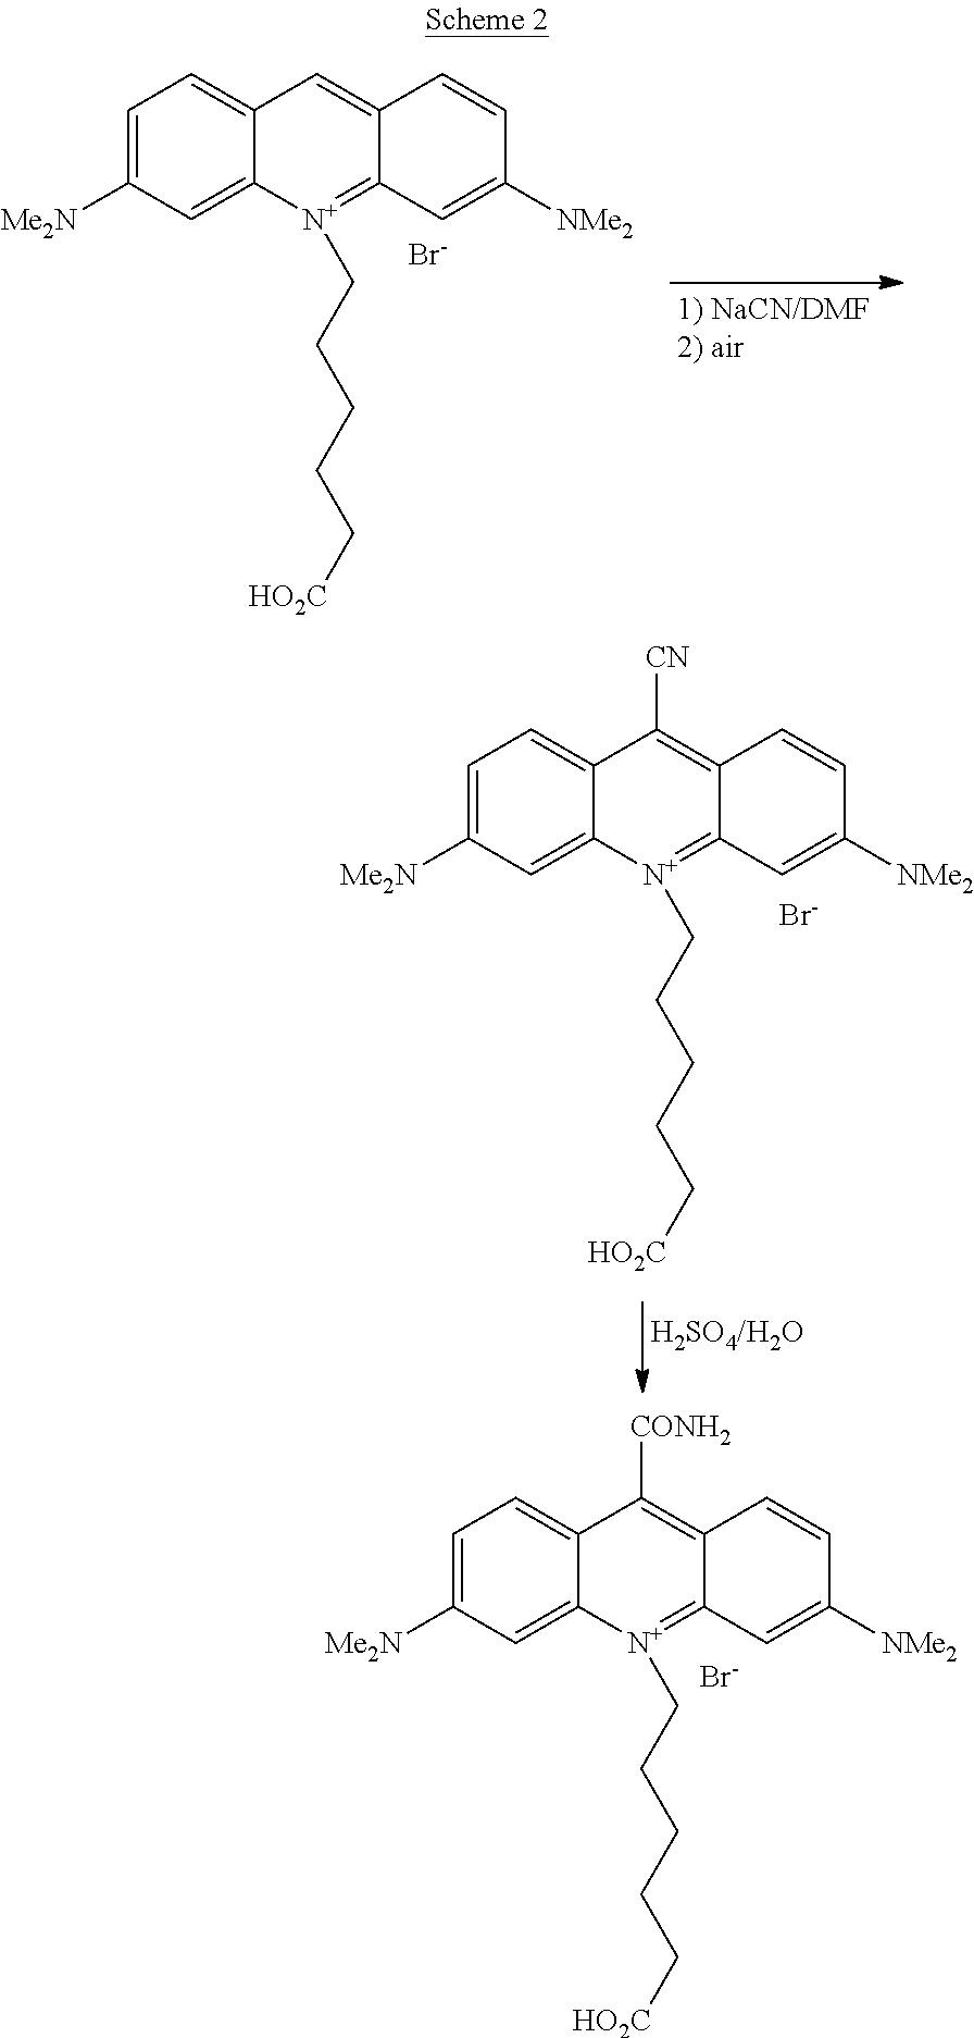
C12=CC=C([Me2N])C=C1[N+](CCCCC[HO2C])=C1C(=C2)C=CC([NMe2])=C1.[Br-].C12=CC=C([Me2N])C=C1[N+](CCCCC[HO2C])=C1C(=C2[CN])C=CC([NMe2])=C1.[Br-].C12=CC=C([Me2N])C=C1[N+](CCCCC[HO2C])=C1C(=C2[CONH2])C=CC([NMe2])=C1.[Br-]
